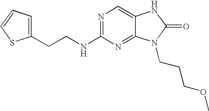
N1=C(NCCC2=CC=CS2)N=C2C(=C1)NC(=O)N2CCCOC
